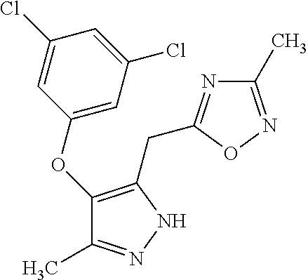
C1(OC2=CC(Cl)=CC(Cl)=C2)=C(CC2=NC(C)=NO2)NN=C1C
